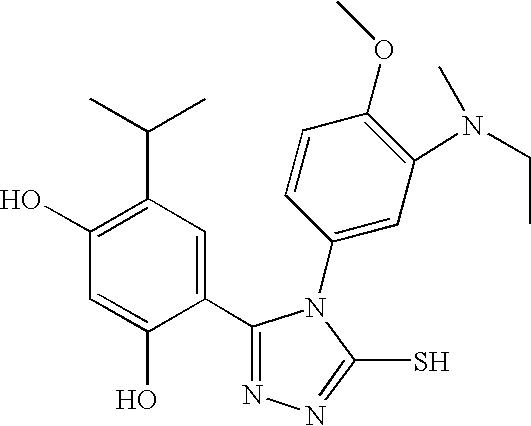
C1=C(O)C(C2=NN=C(S)N2C2=CC(N(C)CC)=C(OC)C=C2)=CC(C(C)C)=C1O
